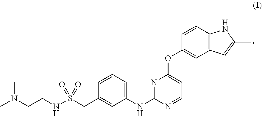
N1=C(NC2=CC=CC(CS(NCCN(C)C)(=O)=O)=C2)N=CC=C1OC1=CC2=C(C=C1)NC(C)=C2
